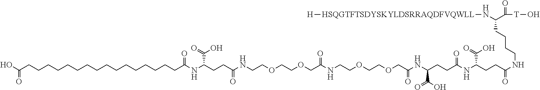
C(CCCC(N[HSQGTFTSDYSKYLDSRRAQDFVQWLL][H])C(=O)[T]O)NC(CCC(NC(CCC(NC(COCCOCCNC(COCCOCCNC(CCC(NC(CCCCCCCCCCCCCCCCC(O)=O)=O)C(O)=O)=O)=O)=O)C(O)=O)=O)C(O)=O)=O
